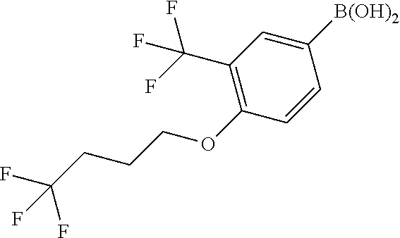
C1([B(OH)2])=CC(C(F)(F)F)=C(OCCCC(F)(F)F)C=C1
